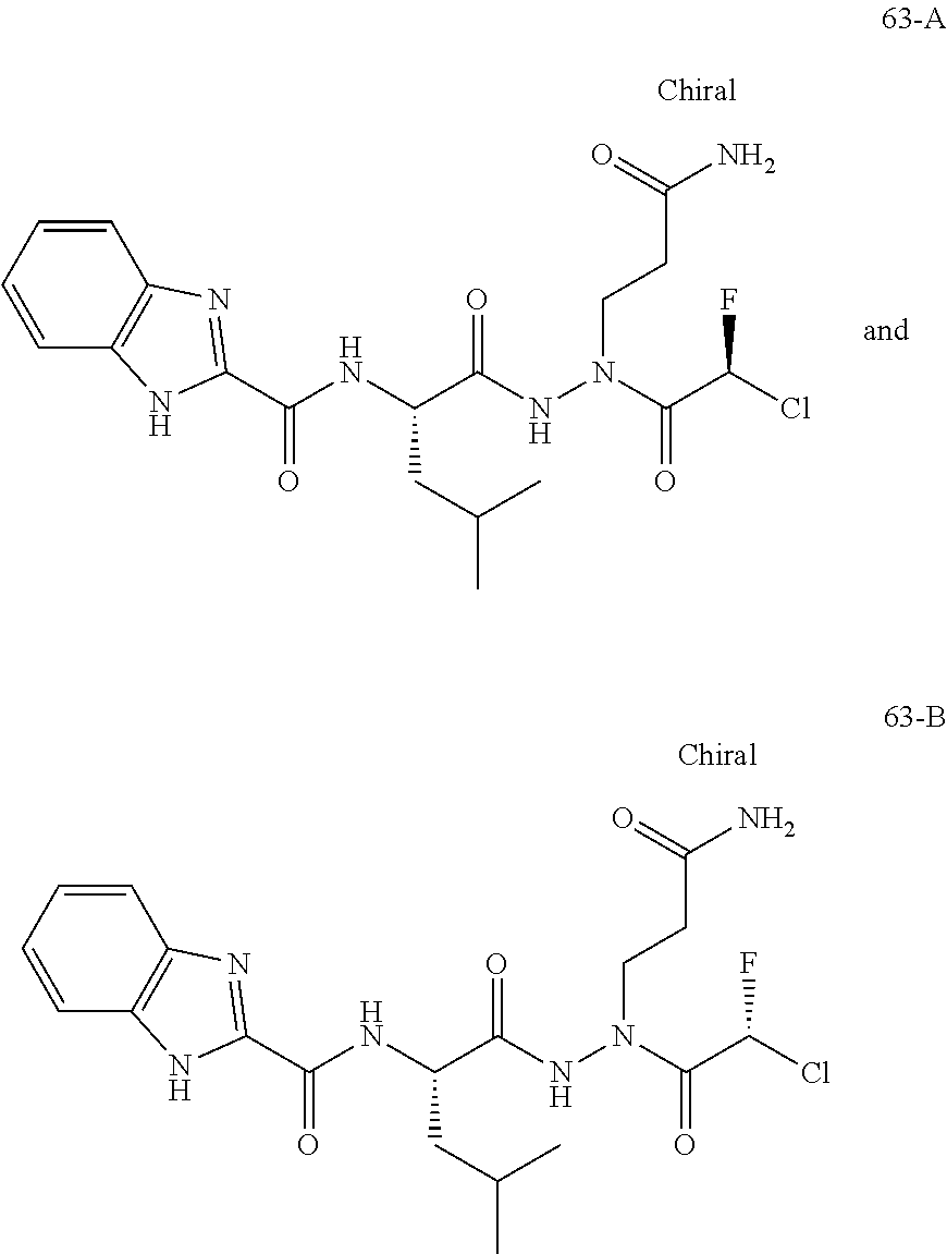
C(C(NN(CCC(N)=O)C(C(Cl)F)=O)=O)(NC(C1=NC2=C(N1)C=CC=C2)=O)CC(C)C.C(C(NN(CCC(N)=O)C(C(Cl)F)=O)=O)(NC(C1=NC2=C(N1)C=CC=C2)=O)CC(C)C
